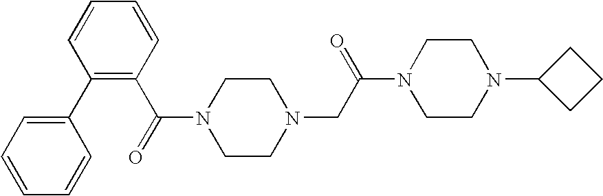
C1=CC(C2=CC=CC=C2)=C(C(=O)N2CCN(CC(N3CCN(C4CCC4)CC3)=O)CC2)C=C1
